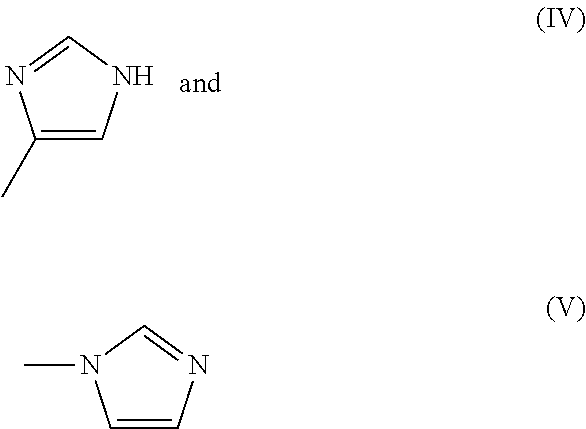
C1(C)=CNC=N1.C1=CN=CN1C
